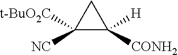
C1([NC])([t-BuO2C])C([CONH2])([H])C1
